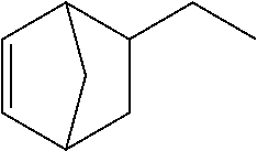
C1=CC2C(CC)CC1C2
